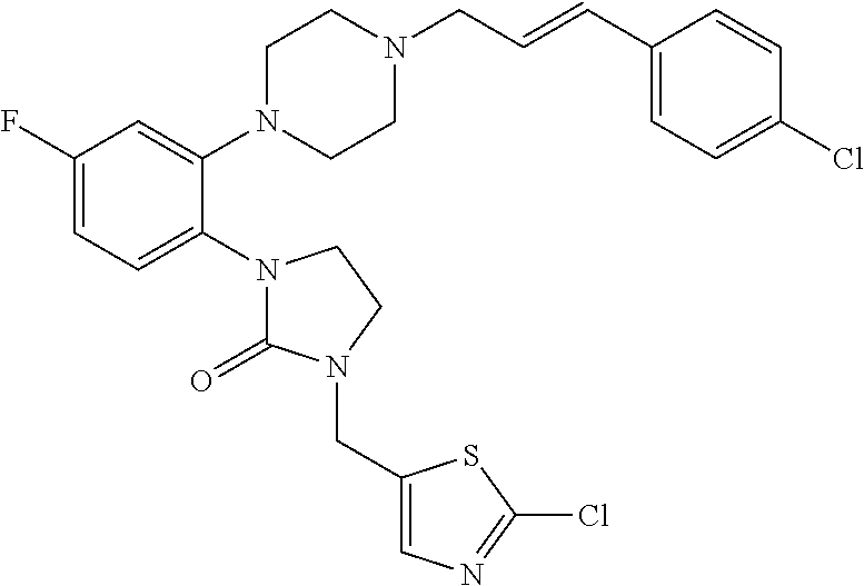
C1=C(N2CCN(CC=CC3=CC=C(Cl)C=C3)CC2)C(N2C(=O)N(CC3=CN=C(Cl)S3)CC2)=CC=C1F
